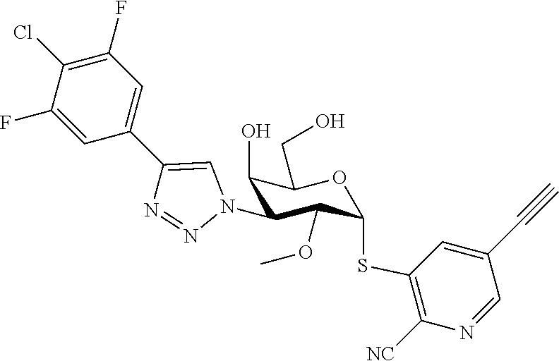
C1(F)=CC(C2=CN(C3C(O)C(CO)OC(SC4=C([NC])N=CC(C#C)=C4)C3OC)N=N2)=CC(F)=C1Cl
